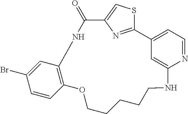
C12=CC=NC(=C1)NCCCCCOC1=C(NC(=O)C3=CSC2=N3)C=C(Br)C=C1
